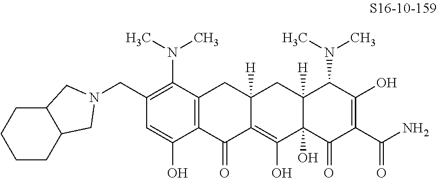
C1(CN2CC3C(CCCC3)C2)=C(N(C)C)C2=C(C(O)=C1)C(=O)C1=C(O)C3(O)C([H])(CC1([H])C2)C(N(C)C)C(O)=C(C(N)=O)C3=O
